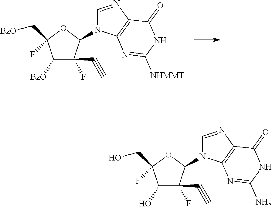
N1(C2C(F)(C#C)C([BzO])C(F)(C[BzO])O2)C=NC2=C1N=C([NHMMT])NC2=O.C1(O)C(F)(C#C)C(N2C=NC3=C2N=C(N)NC3=O)OC1(F)CO
